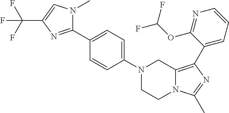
N1(C2=CC=C(C3=NC(C(F)(F)F)=CN3C)C=C2)CCN2C(=C(C3=CC=CN=C3OC(F)F)N=C2C)C1
